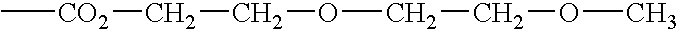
C[CO2]CCOCCOC
